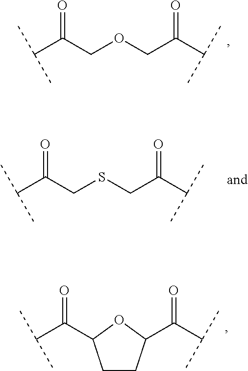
C(C(COCC(C(C)C)=O)=O)(C)C.C(C(=O)C1CCC(C(C(C)C)=O)O1)(C)C.C(C(CSCC(C(C)C)=O)=O)(C)C
